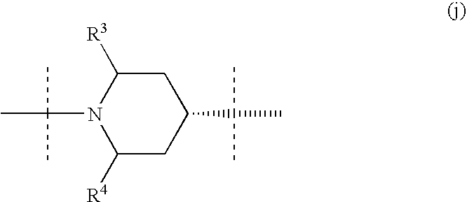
C1([R4])CC(C(C)(C)C)CC([R3])N1C(C)(C)C
